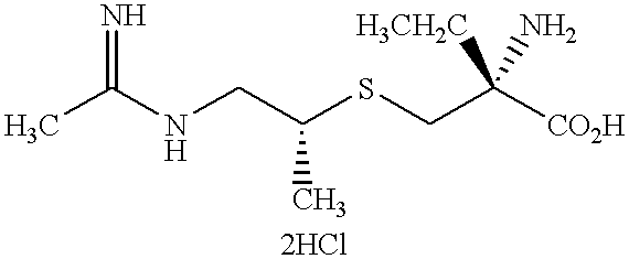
CC(NCC(SCC([CO2H])([H3CH2C])N)C)=N
